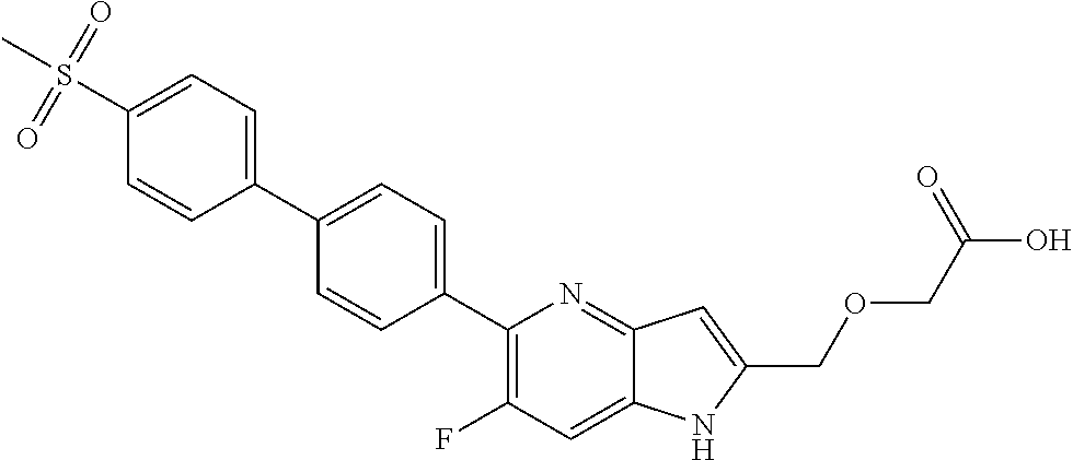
C1(C2=CC=C(C3=CC=C(S(C)(=O)=O)C=C3)C=C2)=C(F)C=C2C(=N1)C=C(COCC(O)=O)N2
